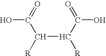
OC(=O)C(C(C(=O)O)[R])[R]
